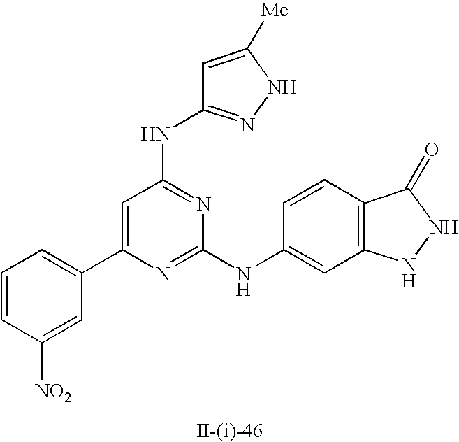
C1(C2=CC=CC([NO2])=C2)=CC(NC2=NNC([Me])=C2)=NC(NC2=CC3=C(C=C2)C(=O)NN3)=N1
